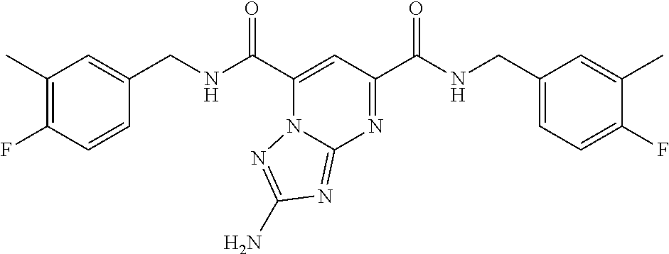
C1(C)=C(F)C=CC(CNC(C2=CC(C(NCC3=CC=C(F)C(C)=C3)=O)=NC3=NC(N)=NN23)=O)=C1
